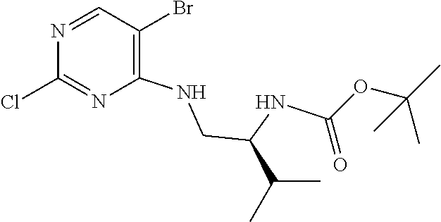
C1=NC(Cl)=NC(NCC(NC(OC(C)(C)C)=O)C(C)C)=C1Br
